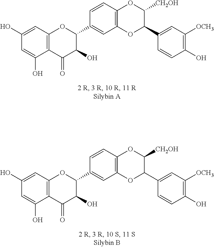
C1(O)=CC2=C(C(O)=C1)C(=O)C(O)C(C1=CC3=C(C=C1)OC([CH2OH])C(C1=CC([OCH3])=C(O)C=C1)O3)O2.C1(O)=CC2=C(C(O)=C1)C(=O)C(O)C(C1=CC3=C(C=C1)OC([CH2OH])C(C1=CC([OCH3])=C(O)C=C1)O3)O2
